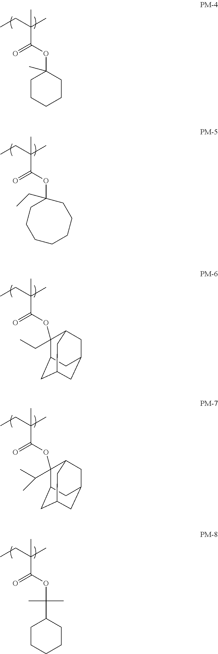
C(C(OC1(CC)CCCCCCC1)=O)(CC)(C)C.C(C(OC1(C(C)C)C2CC3CC(CC1C3)C2)=O)(CC)(C)C.C(C(OC(C)(C)C1CCCCC1)=O)(CC)(C)C.C(C(OC1(C)CCCCC1)=O)(CC)(C)C.C(C(OC1(CC)C2CC3CC(CC1C3)C2)=O)(CC)(C)C
